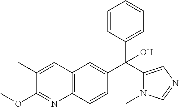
C12=C(C=CC(C(C3=CN=CN3C)(C3=CC=CC=C3)O)=C1)N=C(OC)C(C)=C2
